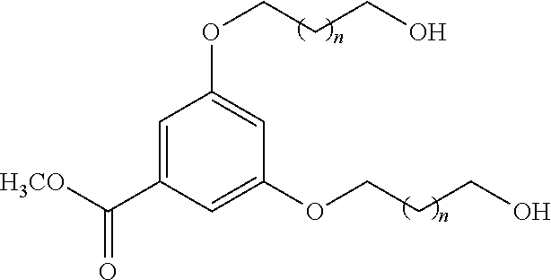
C1=C(C([H3CO])=O)C=C(OCCCO)C=C1OCCCO
